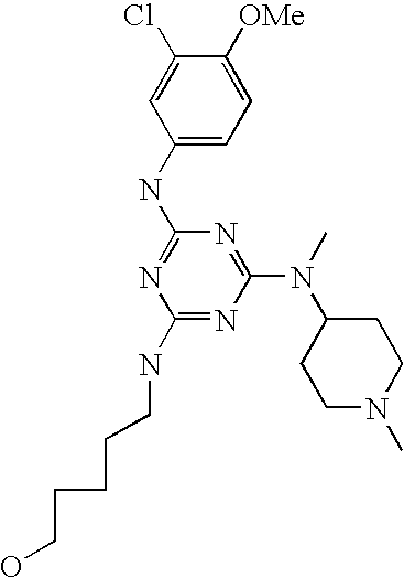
C1(NCCCCCO)=NC(N(C)C2CCN(C)CC2)=NC(NC2=CC=C([OMe])C(Cl)=C2)=N1
